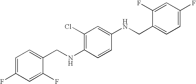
C1=C(F)C=C(F)C(CNC2=CC(Cl)=C(NCC3=CC=C(F)C=C3F)C=C2)=C1
